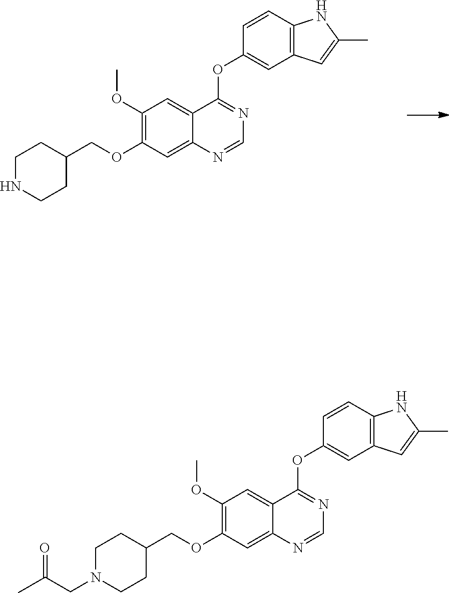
C(OC1=C(OC)C=C2C(=C1)N=CN=C2OC1=CC2=C(C=C1)NC(C)=C2)C1CCNCC1.C(OC1=C(OC)C=C2C(=C1)N=CN=C2OC1=CC2=C(C=C1)NC(C)=C2)C1CCN(CC(=O)C)CC1
